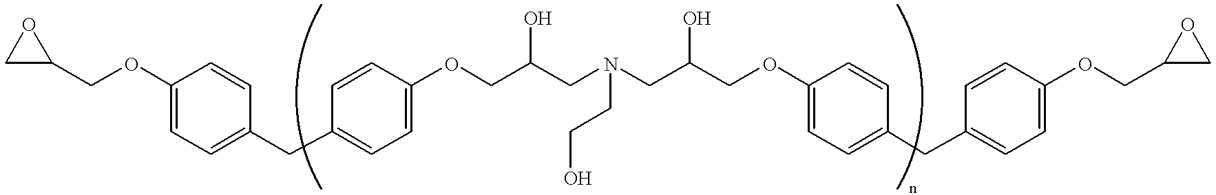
C1(COC2=CC=C(CC3=CC=C(OCC(CN(CC(COC4=CC=C(CC5=CC=C(OCC6CO6)C=C5)C=C4)O)CCO)O)C=C3)C=C2)OC1
